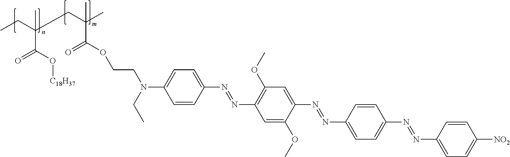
CCC(CC(C)(C(OCCN(C1=CC=C(N=NC2=C(OC)C=C(N=NC3=CC=C(N=NC4=CC=C([NO2])C=C4)C=C3)C(OC)=C2)C=C1)CC)=O)C)(C(O[C18H37])=O)C
